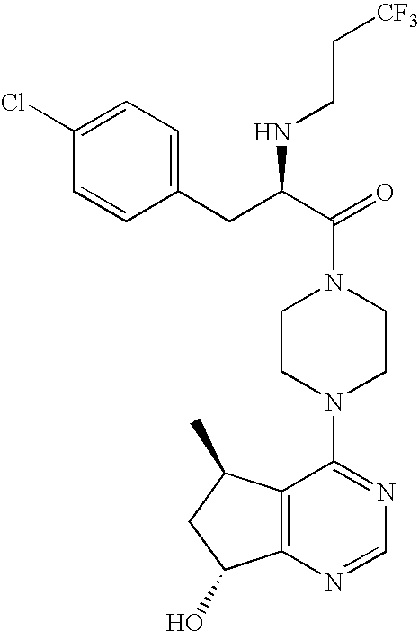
C(N1CCN(C2=NC=NC3=C2C(C)CC3O)CC1)(C(CC1=CC=C(Cl)C=C1)NCC[CF3])=O
